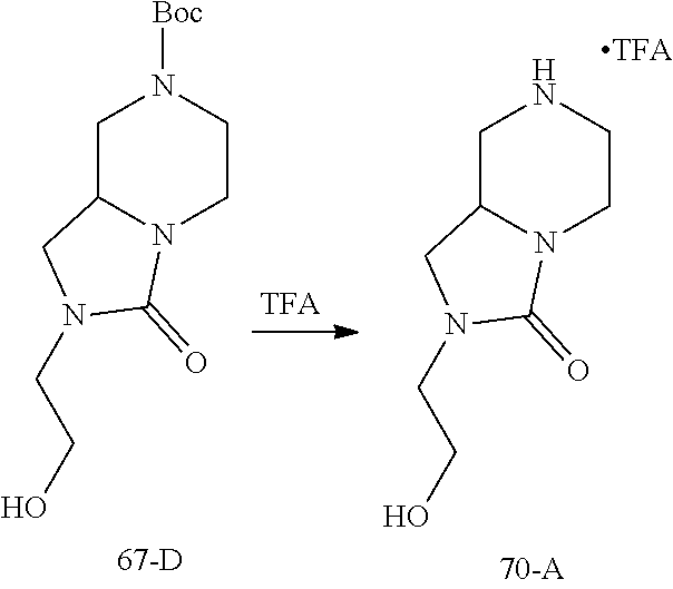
C1C2N(CCN1)C(=O)N(CCO)C2.C1C2N(CCN1[Boc])C(=O)N(CCO)C2
